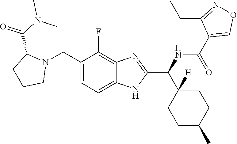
C1(F)=C2C(=CC=C1CN1C(C(N(C)C)=O)CCC1)NC(C(NC(C1=CON=C1CC)=O)C1([H])CCC(C)CC1)=N2
